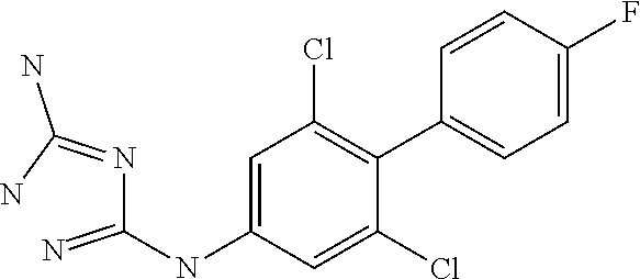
C1=C(NC(N=C(N)N)=N)C=C(Cl)C(C2=CC=C(F)C=C2)=C1Cl
